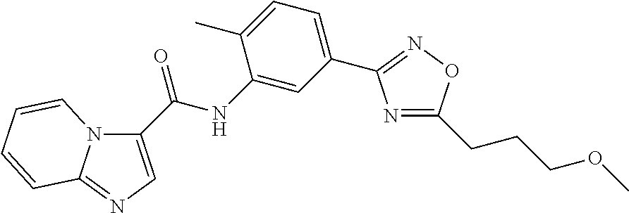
C1(C(=O)NC2=CC(C3=NOC(CCCOC)=N3)=CC=C2C)=CN=C2N1C=CC=C2
